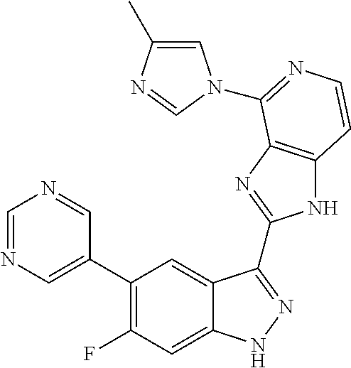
C1=C(C2=C(F)C=C3C(=C2)C(C2=NC4=C(N2)C=CN=C4N2C=C(C)N=C2)=NN3)C=NC=N1
